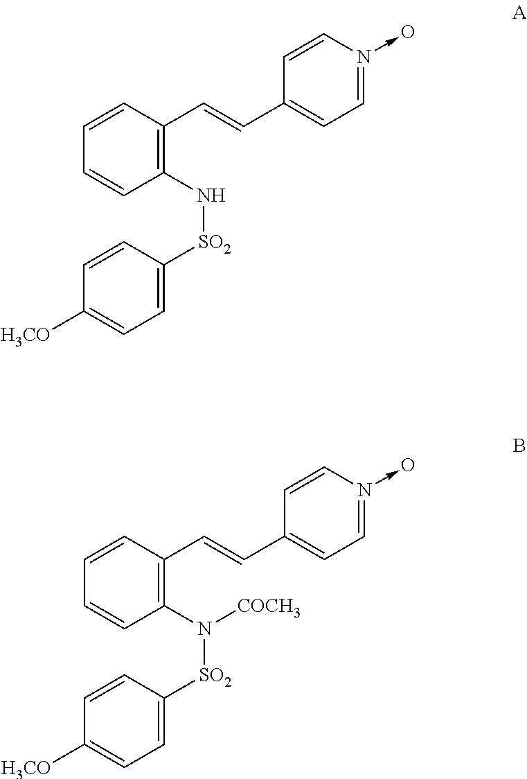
C1(N[SO2]C2=CC=C([H3CO])C=C2)=C(C=CC2=CC=N(->O)C=C2)C=CC=C1.C1(N([SO2]C2=CC=C([H3CO])C=C2)[COCH3])=C(C=CC2=CC=N(->O)C=C2)C=CC=C1
